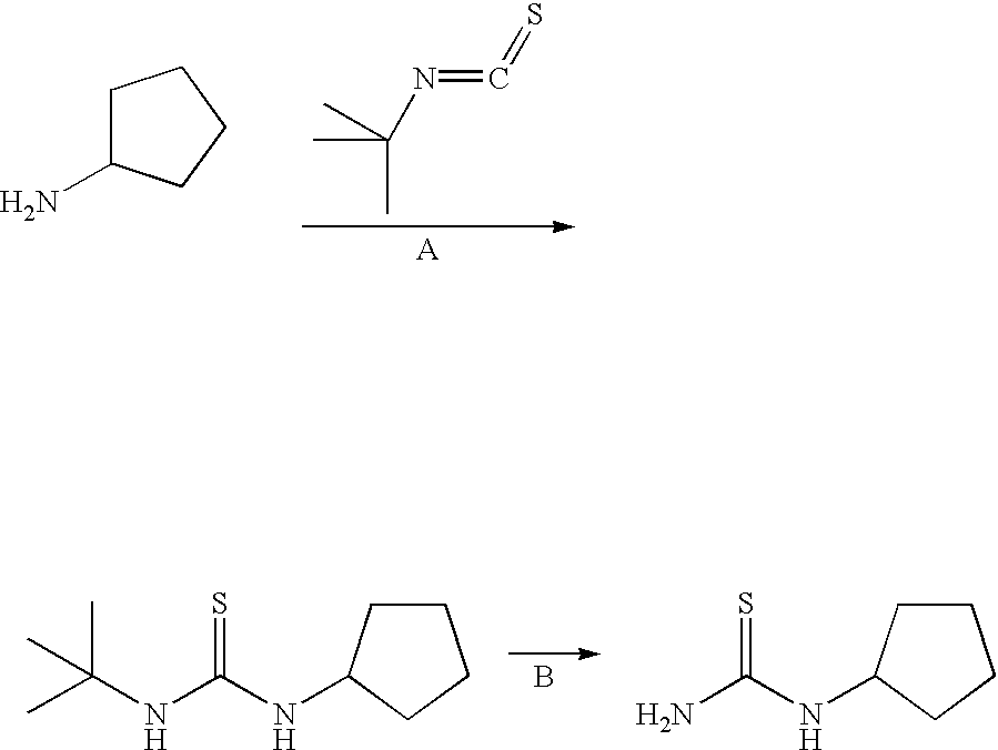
C1C(N)CCC1.CC(C)(N=C=S)C.[A].C1CC(NC(NC(C)(C)C)=S)CC1.B.C1CC(NC(N)=S)CC1
